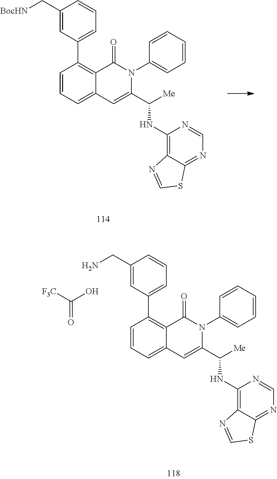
C1=CC=C2C(=C1C1=CC=CC(C[BocHN])=C1)C(=O)N(C1=CC=CC=C1)C(C([Me])NC1=C3C(=NC=N1)SC=N3)=C2.C1=CC=C2C(=C1C1=CC=CC(CN)=C1)C(=O)N(C1=CC=CC=C1)C(C([Me])NC1=C3C(=NC=N1)SC=N3)=C2.O=C([F3C])O
